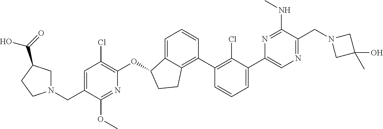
O(C1C2=CC=CC(C3=C(Cl)C(C4=CN=C(CN5CC(O)(C)C5)C(NC)=N4)=CC=C3)=C2CC1)C1=C(Cl)C=C(CN2CC(C(=O)O)CC2)C(OC)=N1
